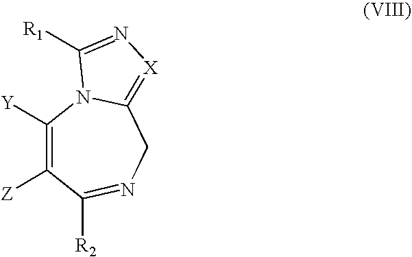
C1([Y])=C([Z])C([R2])=NCC2=[X]N=C([R1])N12
